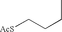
[AcS]CCCC
